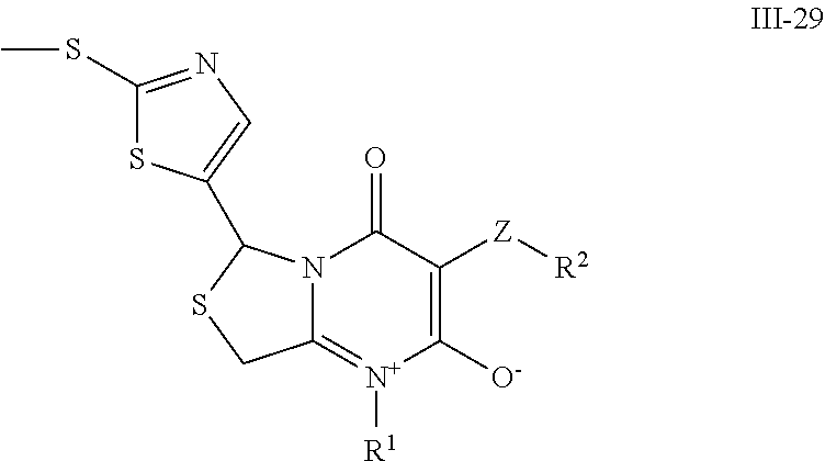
C1([O-])=C([Z][R2])C(=O)N2C(=[N+]1[R1])CSC2C1=CN=C(SC)S1
